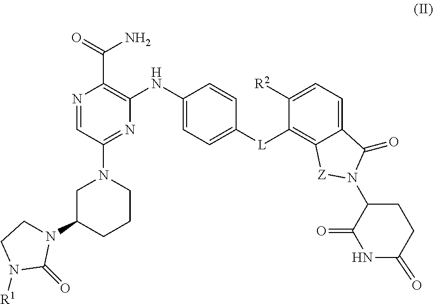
C1(NC2=C(C(N)=O)N=CC(N3CC(N4CCN([R1])C4=O)CCC3)=N2)=CC=C([L]C2=C3C(=CC=C2[R2])C(=O)N(C2C(=O)NC(=O)CC2)[Z]3)C=C1
